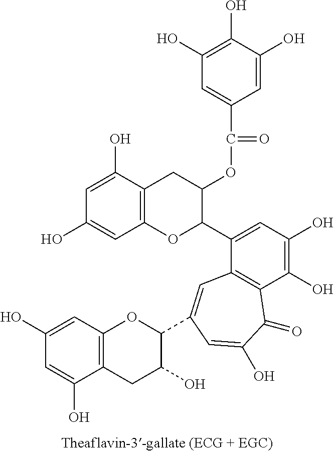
C12=C(C(O)=CC(O)=C1)CC(OC(C1=CC(O)=C(O)C(O)=C1)=O)C(C1=CC(O)=C(O)C3=C1C=C(C1OC4=C(CC1O)C(O)=CC(O)=C4)C=C(O)C3=O)O2
